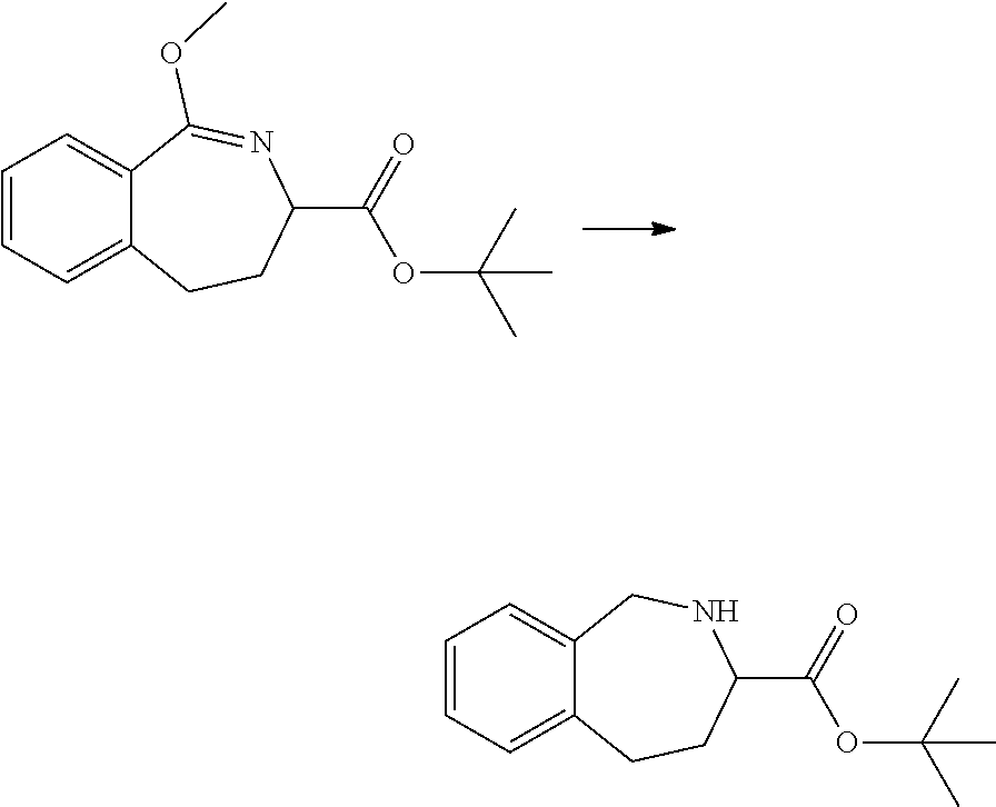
C1=CC=C2C(OC)=NC(C(=O)OC(C)(C)C)CCC2=C1.C1=CC=C2CNC(C(=O)OC(C)(C)C)CCC2=C1
